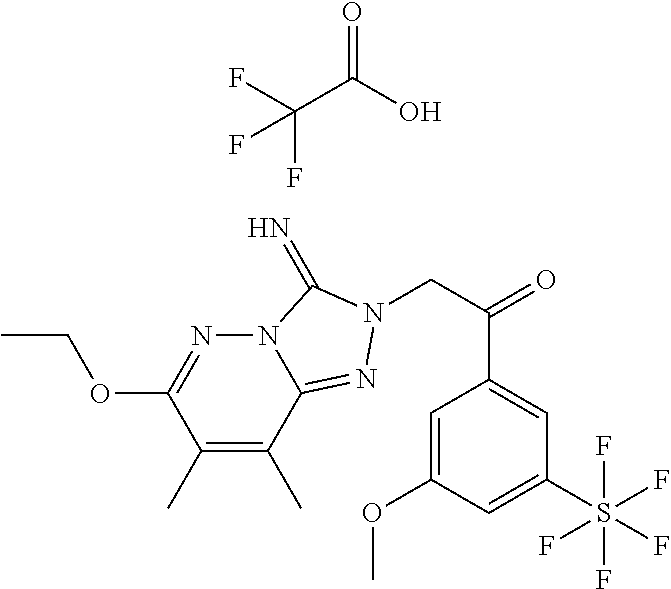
C(C(O)=O)(F)(F)F.C1(C)=C(C)C2=NN(CC(=O)C3=CC(S(F)(F)(F)(F)F)=CC(OC)=C3)C(=N)N2N=C1OCC
